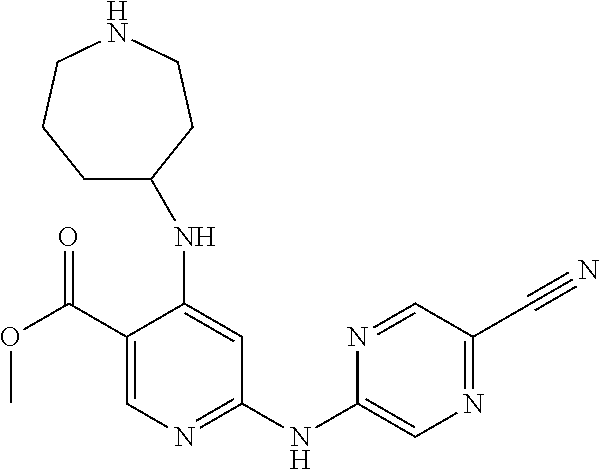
C1(C(OC)=O)=CN=C(NC2=CN=C(C#N)C=N2)C=C1NC1CCCNCC1
